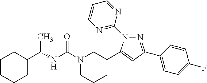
N1=C(C2=CC=C(F)C=C2)C=C(C2CN(C(NC(C)C3CCCCC3)=O)CCC2)N1C1=NC=CC=N1
